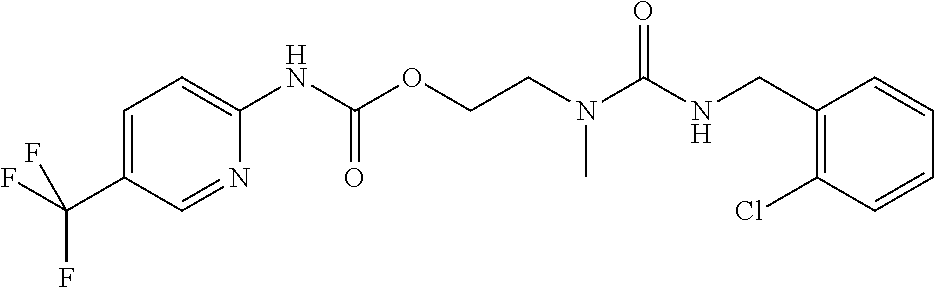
C1=CC=CC(Cl)=C1CNC(N(CCOC(NC1=CC=C(C(F)(F)F)C=N1)=O)C)=O
